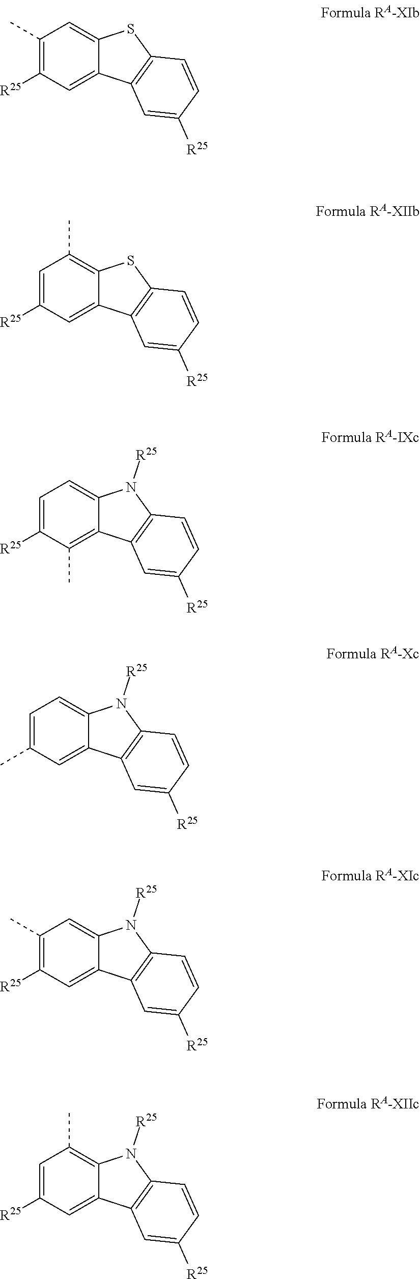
C1(C)=C([R25])C=C2C(=C1)SC1=C2C=C([R25])C=C1.C1=C([R25])C=C2C(=C1C)SC1=C2C=C([R25])C=C1.C1=C([R25])C(C)=C2C(=C1)N([R25])C1=C2C=C([R25])C=C1.C1=C(C)C=C2C(=C1)N([R25])C1=C2C=C([R25])C=C1.C1(C)=C([R25])C=C2C(=C1)N([R25])C1=C2C=C([R25])C=C1.C1=C([R25])C=C2C(=C1C)N([R25])C1=C2C=C([R25])C=C1
